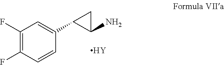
C1(F)=C(F)C=CC(C2C(N)C2)=C1.[Y]
